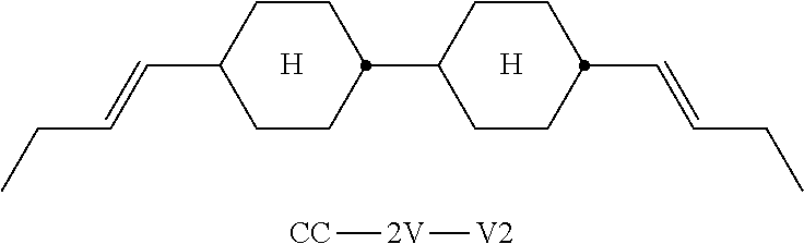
[H].[H].C1CC(C=CCC)CCC1C1CCC(C=CCC)CC1.[CC][2V][V2]
